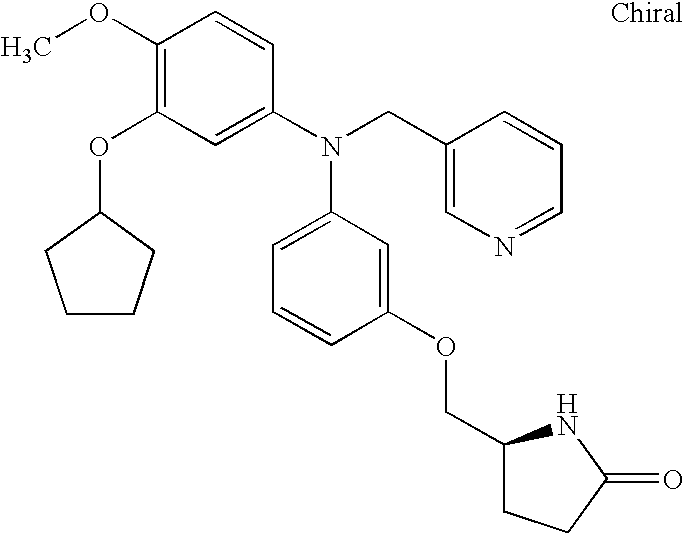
C1(OC)=C(OC2CCCC2)C=C(N(CC2=CN=CC=C2)C2=CC=CC(OCC3CCC(=O)N3)=C2)C=C1
